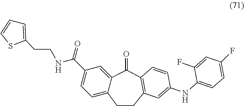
C12=CC(C(NCCC3=CC=CS3)=O)=CC=C1CCC1=C(C2=O)C=CC(NC2=CC=C(F)C=C2F)=C1
